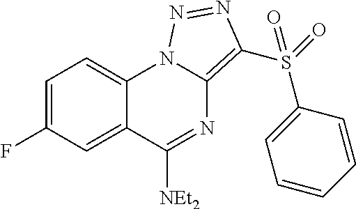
C1=C(F)C=C2C(=C1)N1C(=C(S(=O)(C3=CC=CC=C3)=O)N=N1)N=C2[NEt2]
